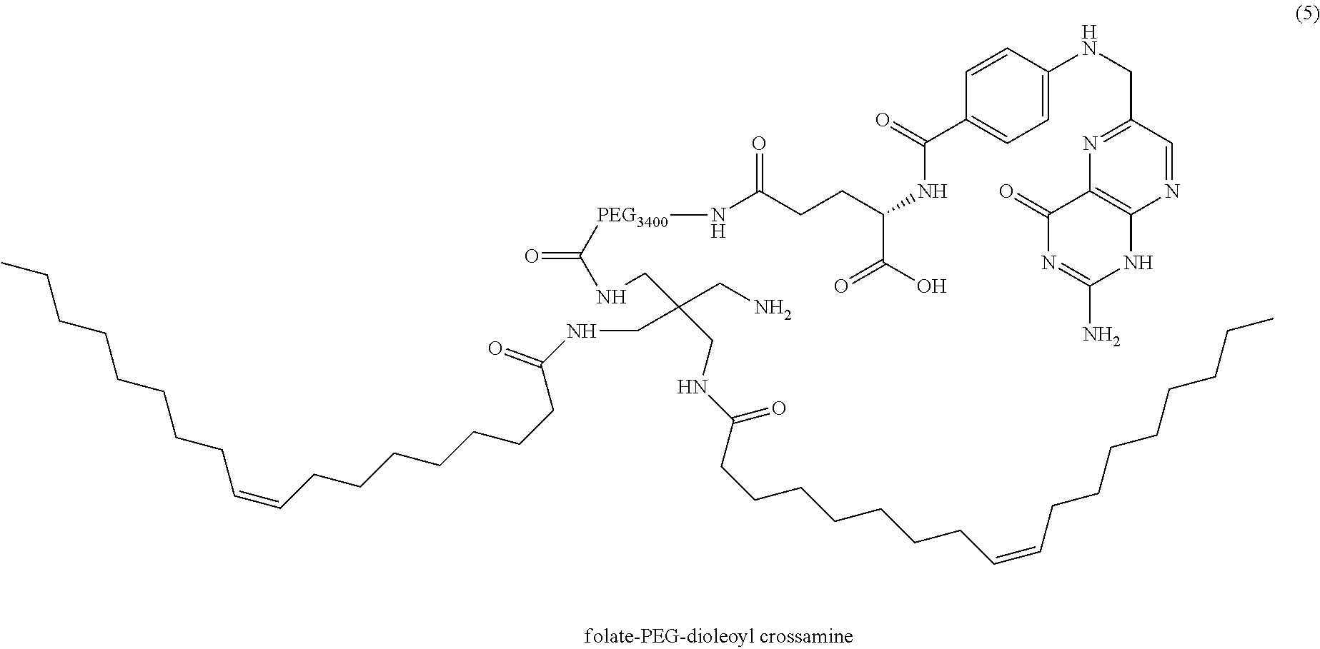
C1=CC(C(=O)NC(CCC(N[PEG3400]C(=O)NCC(CN)(CNC(CCCCCCCC=CCCCCCCCC)=O)CNC(CCCCCCCC=CCCCCCCCC)=O)=O)C(=O)O)=CC=C1NCC1=NC2=C(N=C1)NC(N)=NC2=O
